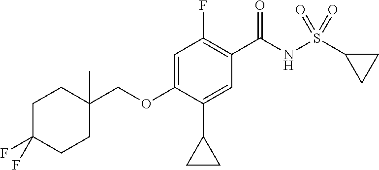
C1=C(OCC2(C)CCC(F)(F)CC2)C(C2CC2)=CC(C(NS(C2CC2)(=O)=O)=O)=C1F
